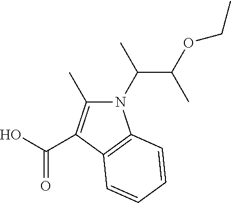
C(C(C)N1C(C)=C(C(O)=O)C2=C1C=CC=C2)(OCC)C
